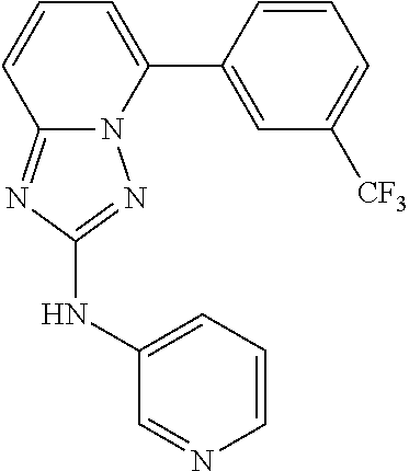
C1=CC(C2=CC=CC3=NC(NC4=CC=CN=C4)=NN23)=CC([CF3])=C1
